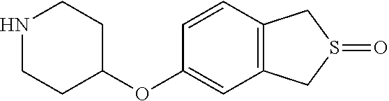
N1CCC(OC2=CC3=C(C=C2)CS(=O)C3)CC1
